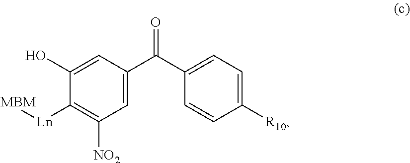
C1([Ln][MBM])=C([NO2])C=C(C(C2=CC=C([R10])C=C2)=O)C=C1O
